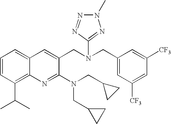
C1=CC(C(C)C)=C2C(=C1)C=C(CN(CC1=CC([CF3])=CC([CF3])=C1)C1=NN(C)N=N1)C(N(CC1CC1)CC1CC1)=N2
